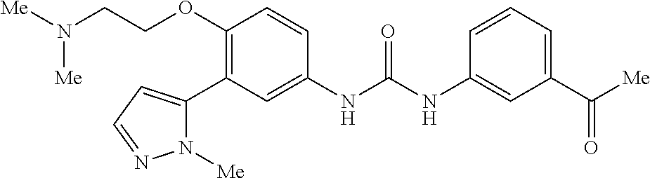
C1(OCCN([Me])[Me])=C(C2=CC=NN2[Me])C=C(NC(NC2=CC(C([Me])=O)=CC=C2)=O)C=C1
